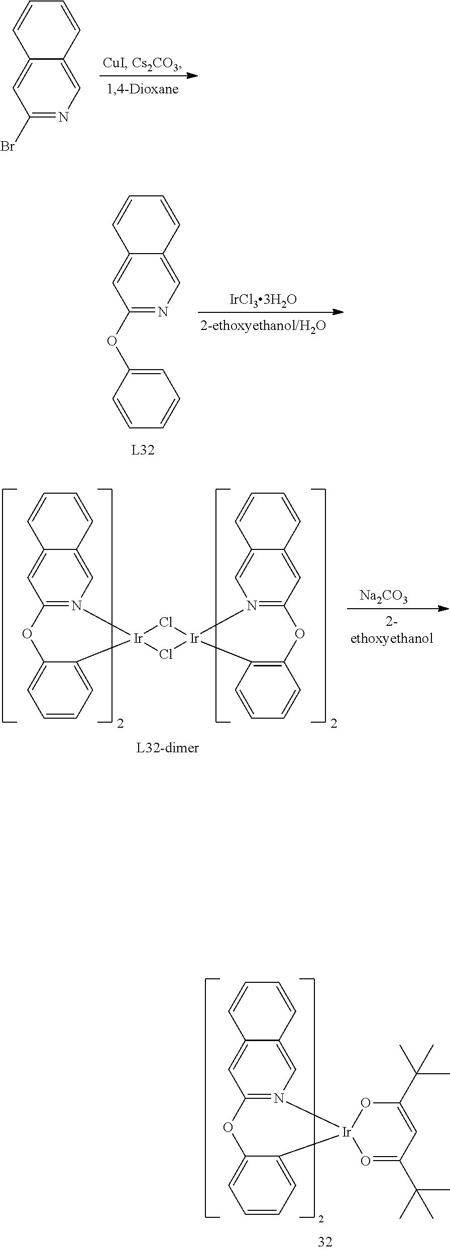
C1=C2C(=CN=C1OC1=CC=CC=C1)C=CC=C2.C1(Br)=NC=C2C(=C1)C=CC=C2.[Na2CO3].C1=C2C(=CN3=C1OC1=CC=CC=C1[Ir]31Cl[Ir]3(N4=C(C=C5C(=C4)C=CC=C5)OC4=C3C=CC=C4)Cl1)C=CC=C2.C1=C2C(=CN3=C1OC1=CC=CC=C1[Ir]31O=C(C(C)(C)C)C=C(C(C)(C)C)O1)C=CC=C2
